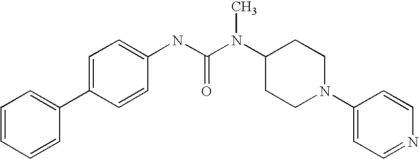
C1=CC=CC(C2=CC=C(NC(N(C3CCN(C4=CC=NC=C4)CC3)C)=O)C=C2)=C1
